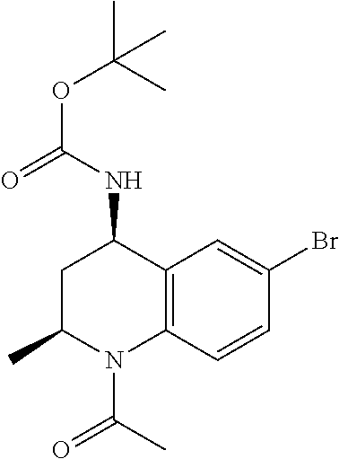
N(C1CC(C)N(C(=O)C)C2=C1C=C(Br)C=C2)C(=O)OC(C)(C)C
